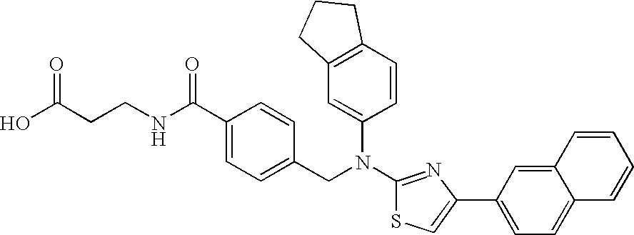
C(CCNC(C1=CC=C(CN(C2=CC3=C(C=C2)CCC3)C2=NC(C3=CC=C4C(=C3)C=CC=C4)=CS2)C=C1)=O)(O)=O
